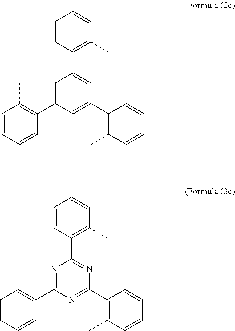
C1(C2=CC(C3=C(C)C=CC=C3)=CC(C3=C(C)C=CC=C3)=C2)=C(C)C=CC=C1.C1(C2=NC(C3=C(C)C=CC=C3)=NC(C3=C(C)C=CC=C3)=N2)=C(C)C=CC=C1
